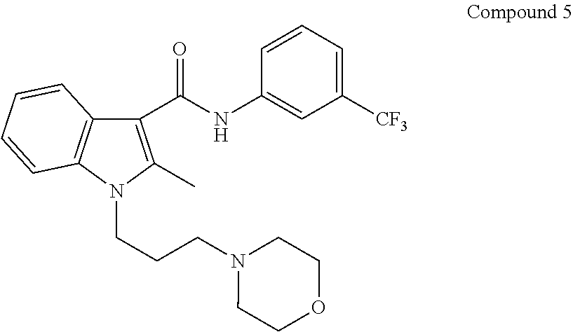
C1(C(NC2=CC([CF3])=CC=C2)=O)=C(C)N(CCCN2CCOCC2)C2=C1C=CC=C2
